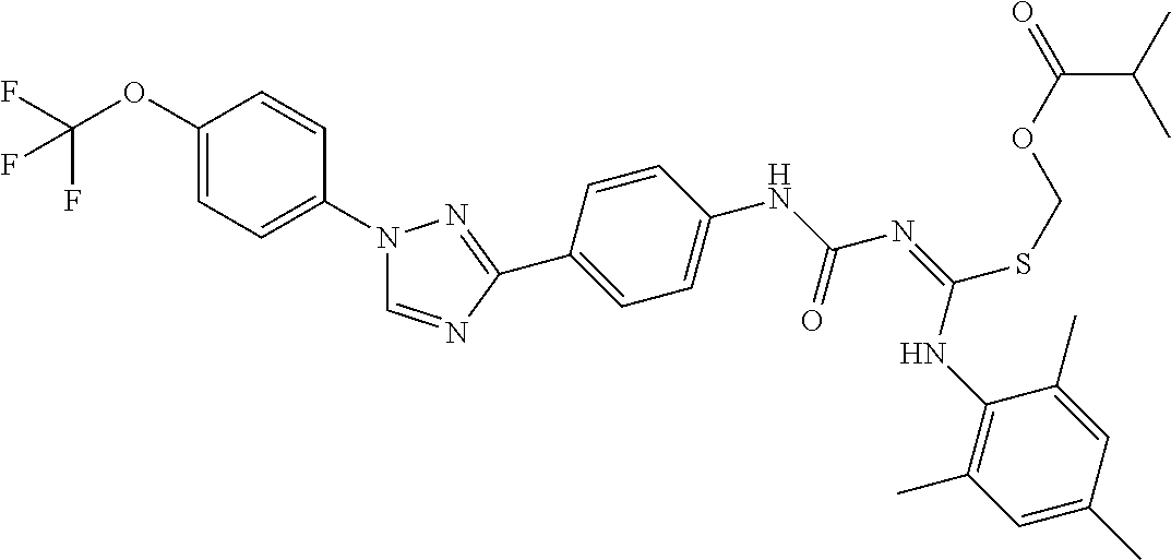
C1(OC(F)(F)F)=CC=C(N2C=NC(C3=CC=C(NC(N=C(NC4=C(C)C=C(C)C=C4C)SCOC(C(C)C)=O)=O)C=C3)=N2)C=C1
